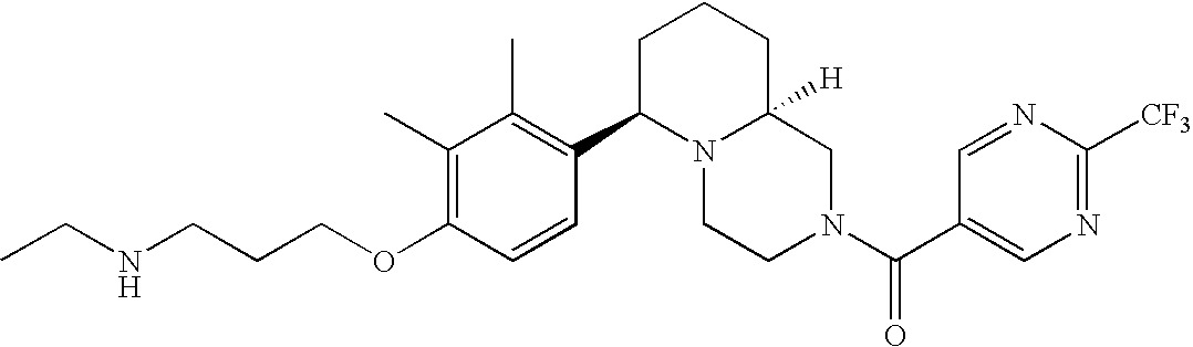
C(OC1=C(C)C(C)=C(C2N3C([H])(CN(C(=O)C4=CN=C([CF3])N=C4)CC3)CCC2)C=C1)CCNCC
